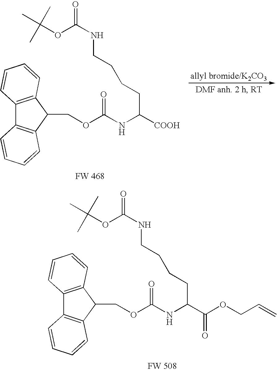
C12=C(C(COC(NC(C(OCC=C)=O)CCCCNC(=O)OC(C)(C)C)=O)C3=C1C=CC=C3)C=CC=C2.C12=C(C(COC(NC([COOH])CCCCNC(=O)OC(C)(C)C)=O)C3=C1C=CC=C3)C=CC=C2
